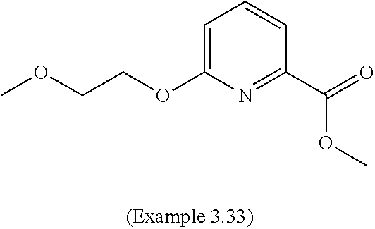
COCCOC1=CC=CC(C(OC)=O)=N1
